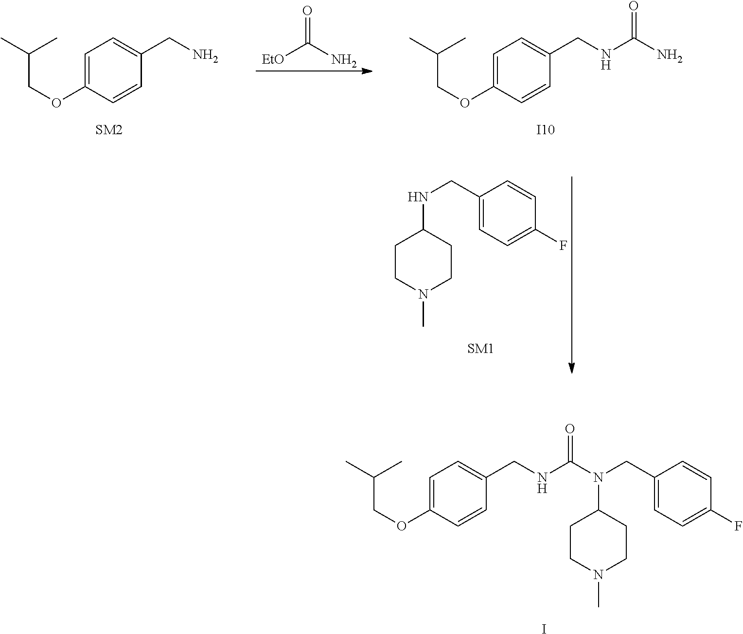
C(COC1=CC=C(CN)C=C1)(C)C.C(COC1=CC=C(CNC(N)=O)C=C1)(C)C.[I10].[EtO]C(N)=O.N(C1CCN(C)CC1)CC1=CC=C(F)C=C1.C(COC1=CC=C(CNC(N(CC2=CC=C(F)C=C2)C2CCN(C)CC2)=O)C=C1)(C)C.I
